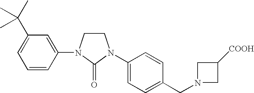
C1N(C2=CC(C(C)(C)C)=CC=C2)C(=O)N(C2=CC=C(CN3CC([COOH])C3)C=C2)C1
